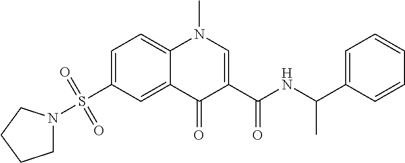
C1N(S(C2=CC=C3C(=C2)C(=O)C(C(NC(C2=CC=CC=C2)C)=O)=CN3C)(=O)=O)CCC1
